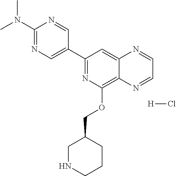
C1(C2=CN=C(N(C)C)N=C2)=NC(OCC2CNCCC2)=C2C(=C1)N=CC=N2.[H]Cl
